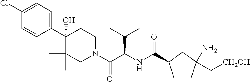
C1(C2(O)C(C)(C)CN(C(C(NC(=O)C3CCC(C[CH2OH])(N)C3)C(C)C)=O)CC2)=CC=C(Cl)C=C1
